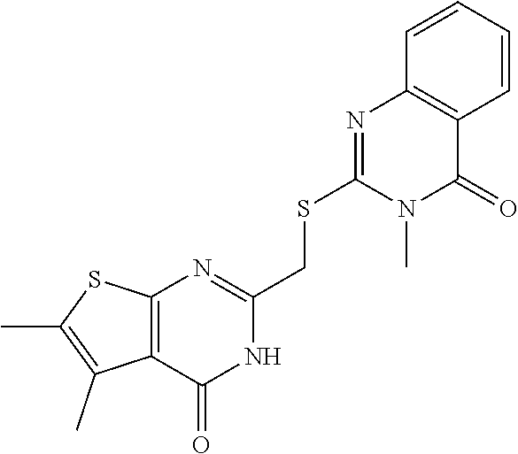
C1=CC=CC2=C1C(=O)N(C)C(SCC1=NC3=C(C(=O)N1)C(C)=C(C)S3)=N2
